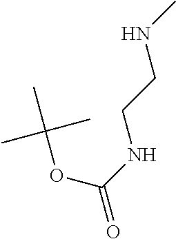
CC(OC(=O)NCCNC)(C)C
